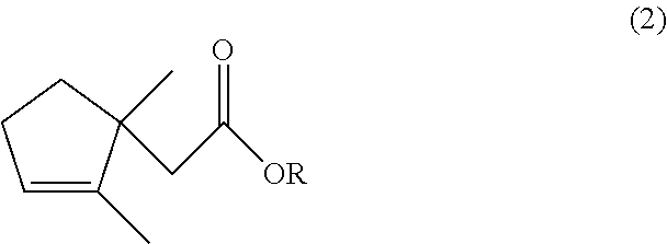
C1(C)=CCCC1(CC([OR])=O)C
